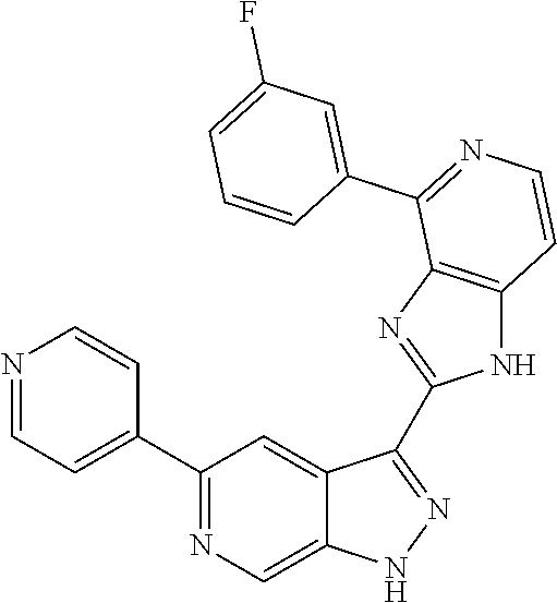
C1(C2=NC=C3C(=C2)C(C2=NC4=C(N2)C=CN=C4C2=CC(F)=CC=C2)=NN3)=CC=NC=C1
